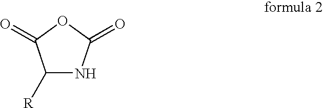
C1([R])NC(=O)OC1=O
